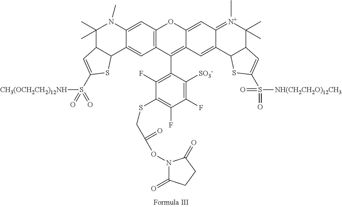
C1=C2C(=CC3=C1OC1=CC4=[N+](C)C(C)(C)C5C(C4=CC1=C3C1=C(F)C(SCC(ON3C(=O)CCC3=O)=O)=C(F)C(F)=C1[SO3-])SC(S([NH(CH2CH2O)12CH3])(=O)=O)=C5)C1C(C(C)(C)N2C)C=C(S([CH3(OCH2CH2)12NH])(=O)=O)S1
